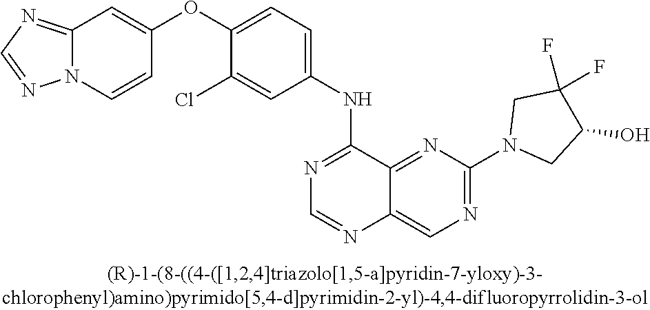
C1(OC2=CC=C(NC3=NC=NC4=CN=C(N5CC(O)C(F)(F)C5)N=C34)C=C2Cl)=CC2=NC=NN2C=C1
